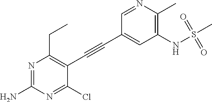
C1=NC(C)=C(NS(C)(=O)=O)C=C1C#CC1=C(CC)N=C(N)N=C1Cl
